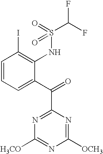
C1=CC=C(C(C2=NC([H3CO])=NC([OCH3])=N2)=O)C(NS(C(F)F)(=O)=O)=C1I
